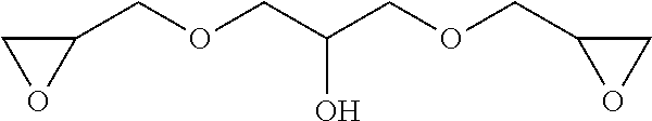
C1(COCC(COCC2CO2)O)CO1
